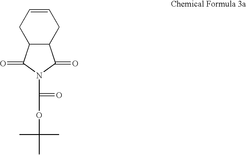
C1=CCC2C(C1)C(=O)N(C(=O)OC(C)(C)C)C2=O
